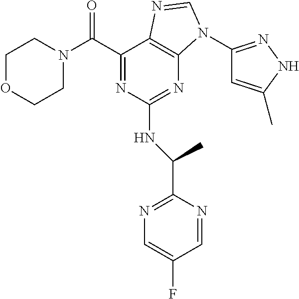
C1(C(N2CCOCC2)=O)=NC(NC(C2=NC=C(F)C=N2)C)=NC2=C1N=CN2C1=NNC(C)=C1
